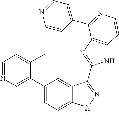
C1(C2=CN=CC=C2C)=CC=C2C(=C1)C(C1=NC3=C(N1)C=CN=C3C1=CC=NC=C1)=NN2
